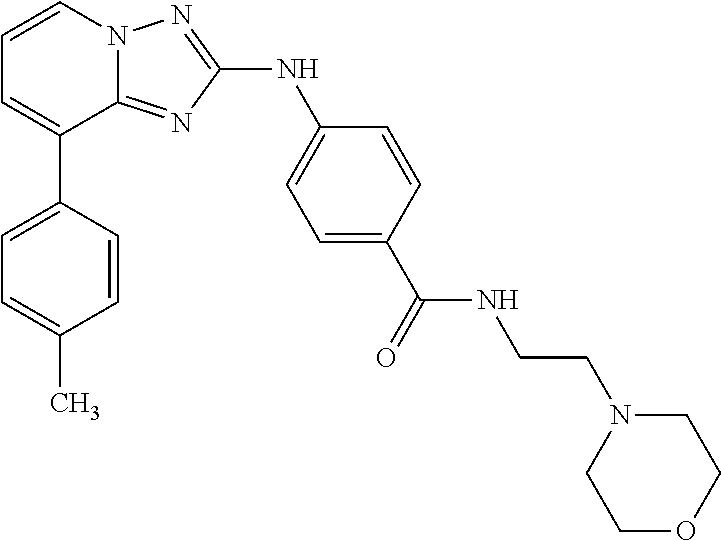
C1=CN2C(=NC(NC3=CC=C(C(=O)NCCN4CCOCC4)C=C3)=N2)C(C2=CC=C(C)C=C2)=C1
